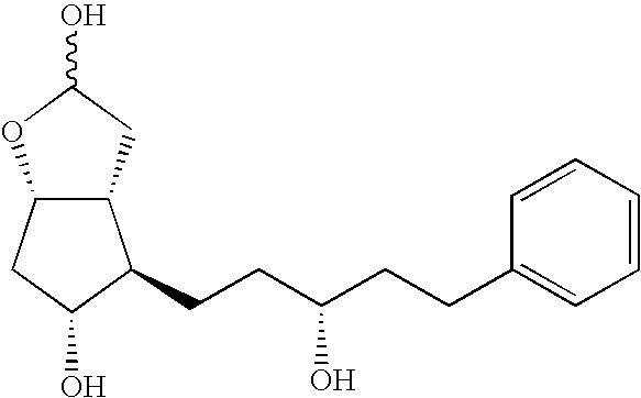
C1=CC=CC(CCC(CCC2C3C(CC2O)OC(O)C3)O)=C1
